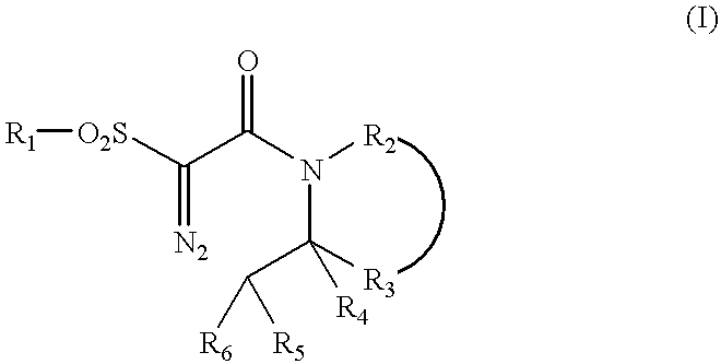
[R1][O2S]C(C(N([R2])C(C([R6])[R5])([R3])[R4])=O)=[N2]
